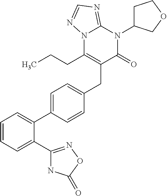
C1=CC=C(C2=NOC(=O)N2)C(C2=CC=C(CC3=C(CCC)N4C(=NC=N4)N(C4CCOC4)C3=O)C=C2)=C1
